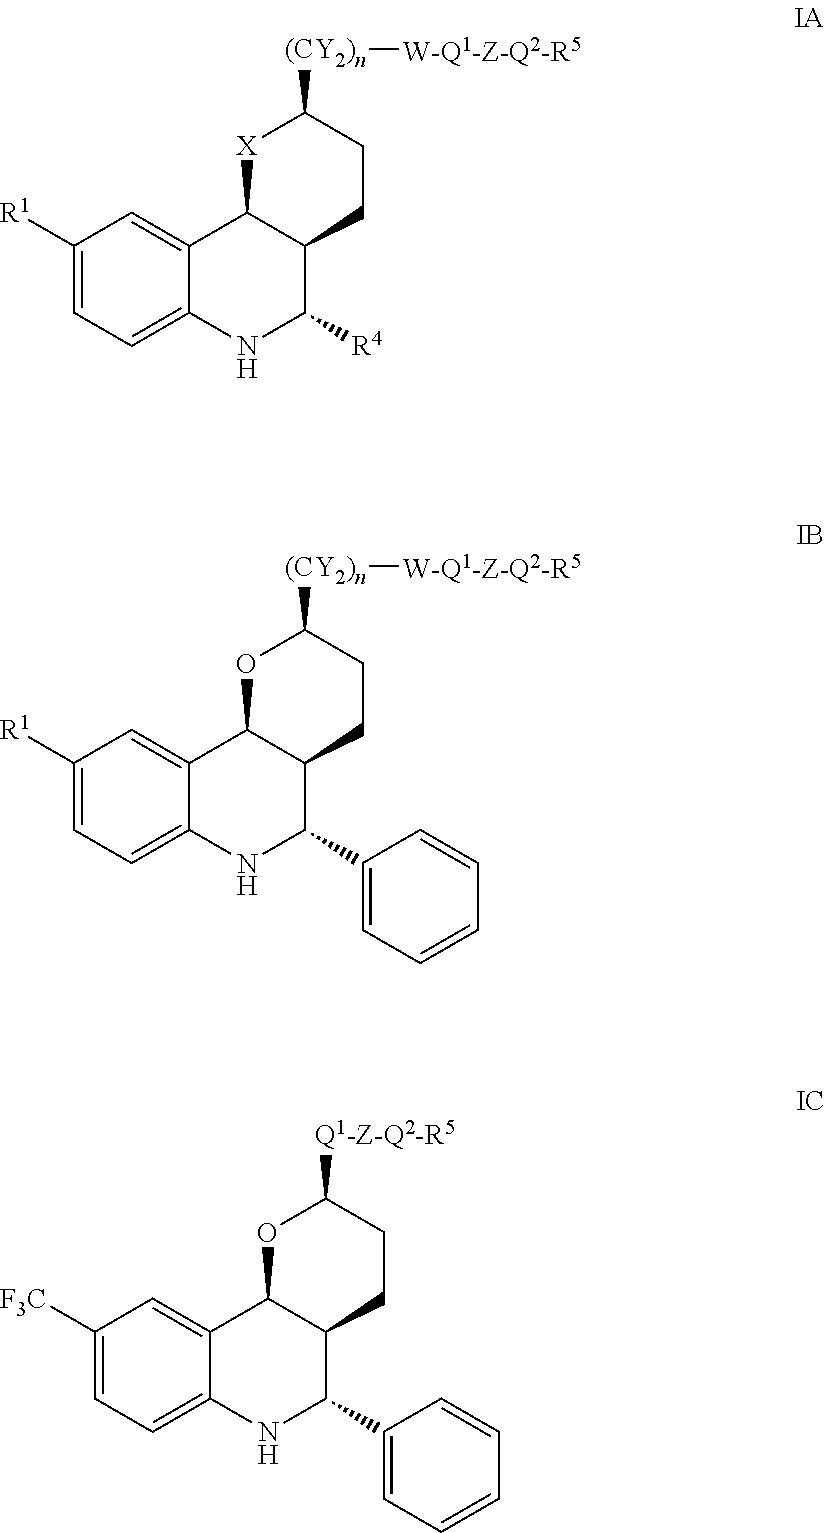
C1([R1])=CC=C2C(=C1)C1C(C([R4])N2)CCC([(CY2)n][W-Q1-Z-Q2-R5])[X]1.C1([R1])=CC=C2C(=C1)C1C(C(C3=CC=CC=C3)N2)CCC([(CY2)n][W-Q1-Z-Q2-R5])O1.C1([F3C])=CC=C2C(=C1)C1C(C(C3=CC=CC=C3)N2)CCC([Q1-Z-Q2-R5])O1
